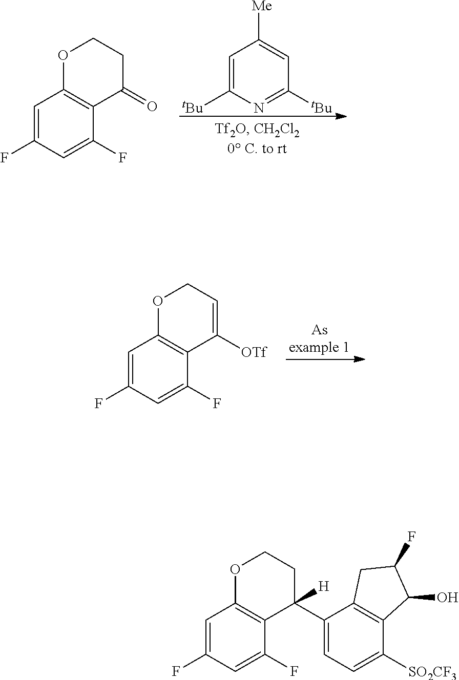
C1=C([tBu])N=C([tBu])C=C1[Me].C1=C(F)C=C(F)C2=C1OCCC2=O.C1=C(F)C=C(F)C2=C1OCC=C2[OTf].C1=C(F)C=C(F)C2=C1OCCC2(C1=CC=C([SO2CF3])C2=C1CC(F)C2O)[H]
